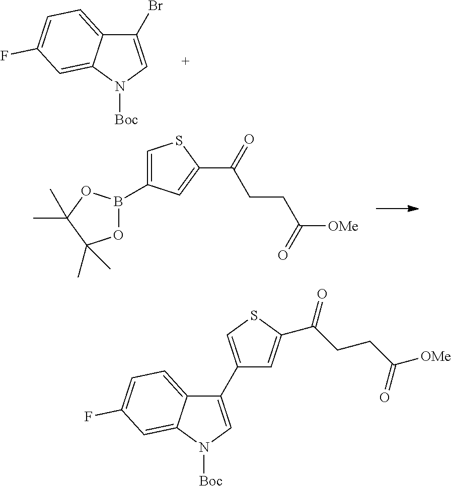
O1B(C2=CSC(C(=O)CCC([OMe])=O)=C2)OC(C)(C)C1(C)C.C1(Br)=CN([Boc])C2=CC(F)=CC=C12.C1(C2=CSC(C(CCC(=O)[OMe])=O)=C2)=CN([Boc])C2=CC(F)=CC=C12
